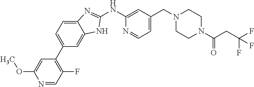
N1=CC(F)=C(C2=CC=C3C(=C2)NC(NC2=CC(CN4CCN(C(=O)CC(F)(F)F)CC4)=CC=N2)=N3)C=C1OC
